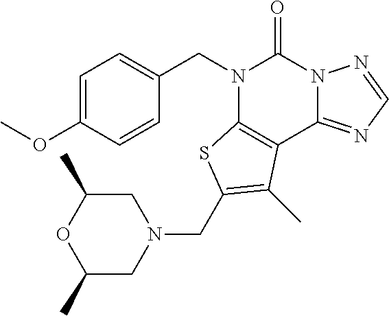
C1=C(OC)C=CC(CN2C3=C(C4=NC=NN4C2=O)C(C)=C(CN2CC(C)OC(C)C2)S3)=C1
